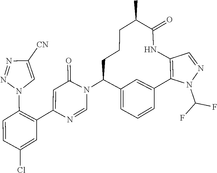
N1(C(F)F)C2=C(NC(=O)C(C)CCCC(N3C=NC(C4=C(N5C=C([CN])N=N5)C=CC(Cl)=C4)=CC3=O)C3=CC=CC2=C3)C=N1
